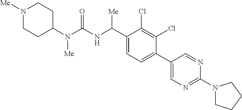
C1(N(C(NC(C2=CC=C(C3=CN=C(N4CCCC4)N=C3)C(Cl)=C2Cl)[Me])=O)[Me])CCN([Me])CC1
